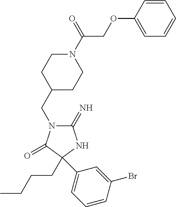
C1(=N)N(CC2CCN(C(=O)COC3=CC=CC=C3)CC2)C(=O)C(C2=CC=CC(Br)=C2)(CCCC)N1
